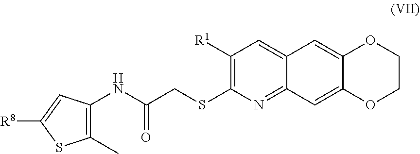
C1([R1])=C(SCC(NC2=C(C)SC([R8])=C2)=O)N=C2C(=C1)C=C1C(=C2)OCCO1
